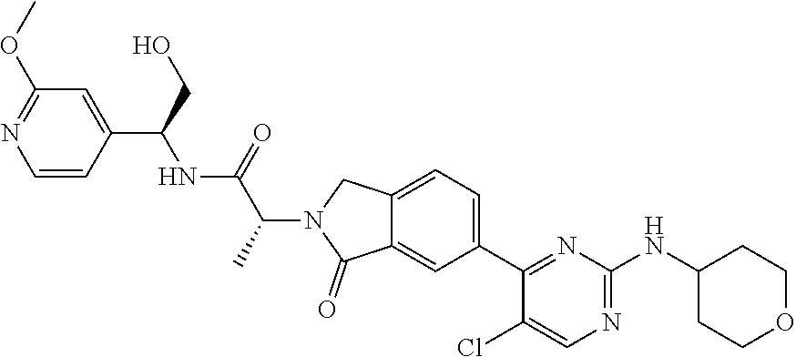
C1=CC(C(CO)NC(C(N2C(=O)C3=CC(C4=NC(NC5CCOCC5)=NC=C4Cl)=CC=C3C2)C)=O)=CC(OC)=N1
